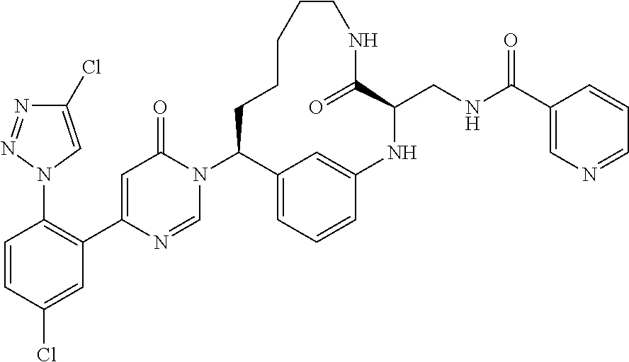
N1(C2C3=CC=CC(=C3)NC(CNC(C3=CN=CC=C3)=O)C(=O)NCCCCC2)C(=O)C=C(C2=C(N3C=C(Cl)N=N3)C=CC(Cl)=C2)N=C1
